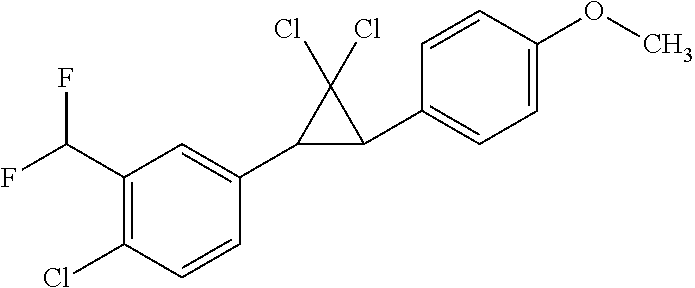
C1(Cl)=C(C(F)F)C=C(C2C(C3=CC=C(OC)C=C3)C2(Cl)Cl)C=C1
